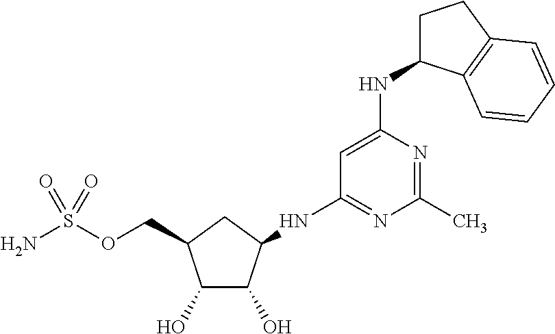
C1(O)C(O)C(NC2=NC(C)=NC(NC3CCC4=C3C=CC=C4)=C2)CC1COS(N)(=O)=O
